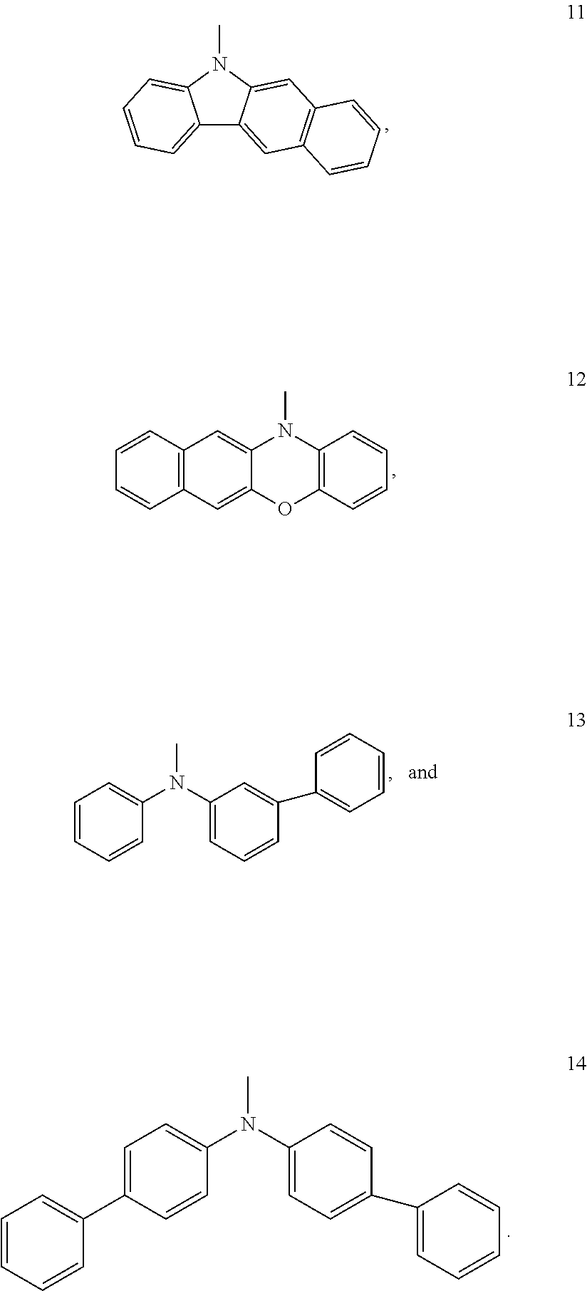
C12=CC=CC=C1N(C)C1=CC3=C(C=C21)C=CC=C3.C1=CC2=C(C=C1)C=C1C(=C2)N(C)C2=C(O1)C=CC=C2.C1=CC=CC(N(C2=CC=CC(C3=CC=CC=C3)=C2)C)=C1.CN(C1=CC=C(C2=CC=CC=C2)C=C1)C1=CC=C(C2=CC=CC=C2)C=C1
